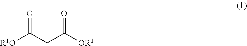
[R1O]C(CC([OR1])=O)=O
